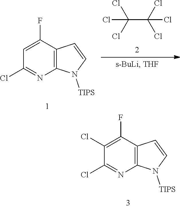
C(C(Cl)(Cl)Cl)(Cl)(Cl)Cl.C12=C(C(F)=CC(Cl)=N1)C=CN2[TIPS].C12=C(C(F)=C(Cl)C(Cl)=N1)C=CN2[TIPS]
